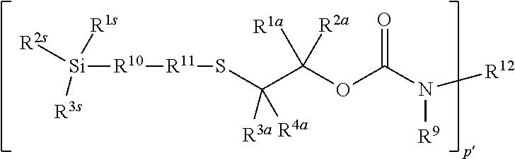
[R2s][Si]([R3s])([R1s])[R10][R11]SC(C(OC(=O)N([R9])[R12])([R1a])[R2a])([R3a])[R4a]
